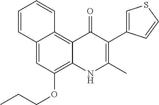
C1=CC2=CC(OCCC)=C3C(=C2C=C1)C(=O)C(C1=CSC=C1)=C(C)N3
